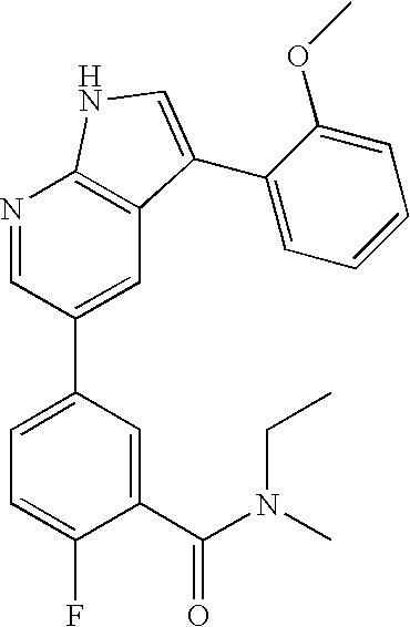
C1(C(N(C)CC)=O)=CC(C2=CC3=C(N=C2)NC=C3C2=CC=CC=C2OC)=CC=C1F
